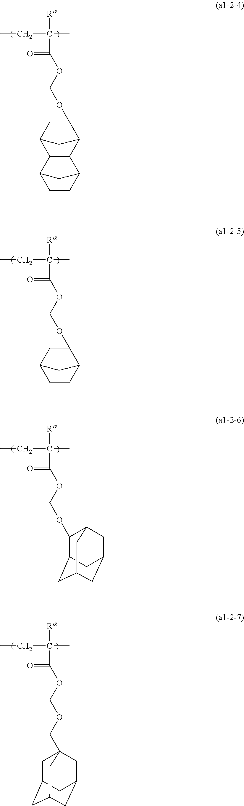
O=C(OCOC1C2CC(C1)C1C2C2CCC1C2)C(C)(CC)[Ra].O=C(OCOC1C2CC(C1)CC2)C(C)(CC)[Ra].O=C(OCOCC12CC3CC(CC(C1)C3)C2)C(C)(CC)[Ra].O=C(OCOC1C2CC3CC(CC1C3)C2)C(C)(CC)[Ra]
